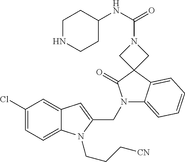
C1(Cl)=CC=C2C(=C1)C=C(CN1C3=CC=CC=C3C3(C1=O)CN(C(NC1CCNCC1)=O)C3)N2CCC[CN]
